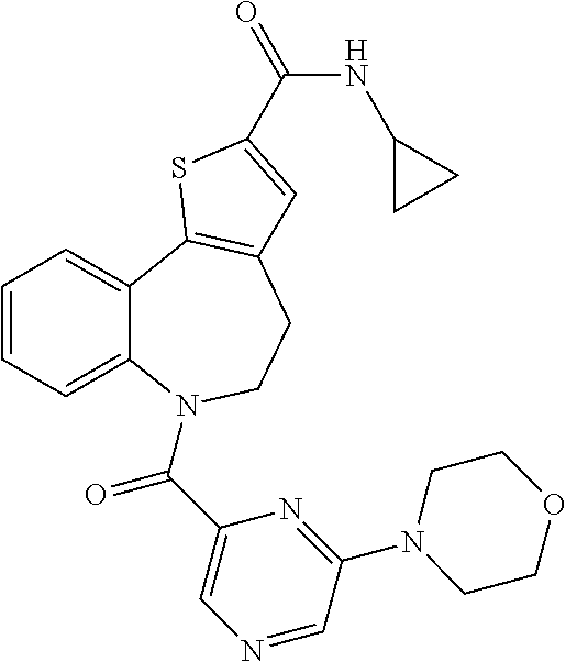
C1=CC=C2C(=C1)C1=C(CCN2C(C2=CN=CC(N3CCOCC3)=N2)=O)C=C(C(=O)NC2CC2)S1
